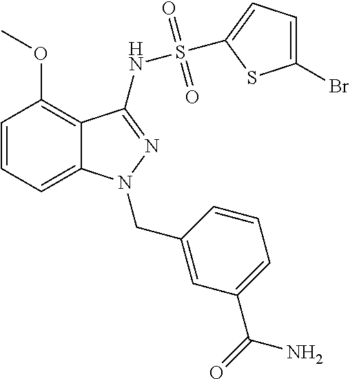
C1=CC=C2C(=C1OC)C(NS(=O)(=O)C1=CC=C(Br)S1)=NN2CC1=CC(C(N)=O)=CC=C1
